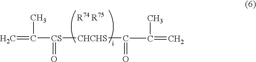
C=C([CS](=O)[CHCHS]C=O)C.[R74].[R75].CC(=C)C
